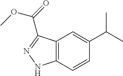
C12=C(C=CC(C(C)C)=C1)NN=C2C(=O)OC
